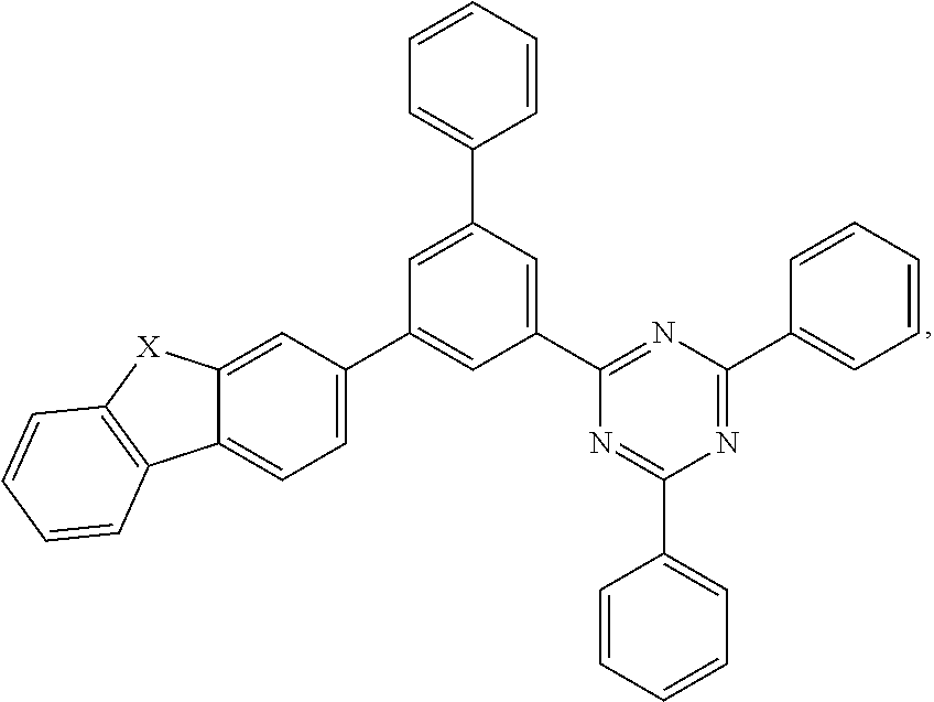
C1=C(C2=CC(C3=NC(C4=CC=CC=C4)=NC(C4=CC=CC=C4)=N3)=CC(C3=CC=CC=C3)=C2)C=C2C(=C1)C1=C([X]2)C=CC=C1
